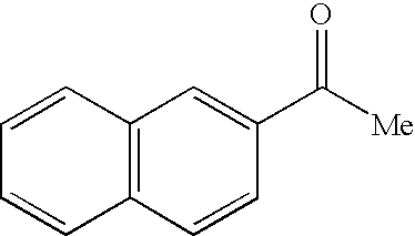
C12=C(C=CC(C([Me])=O)=C1)C=CC=C2
